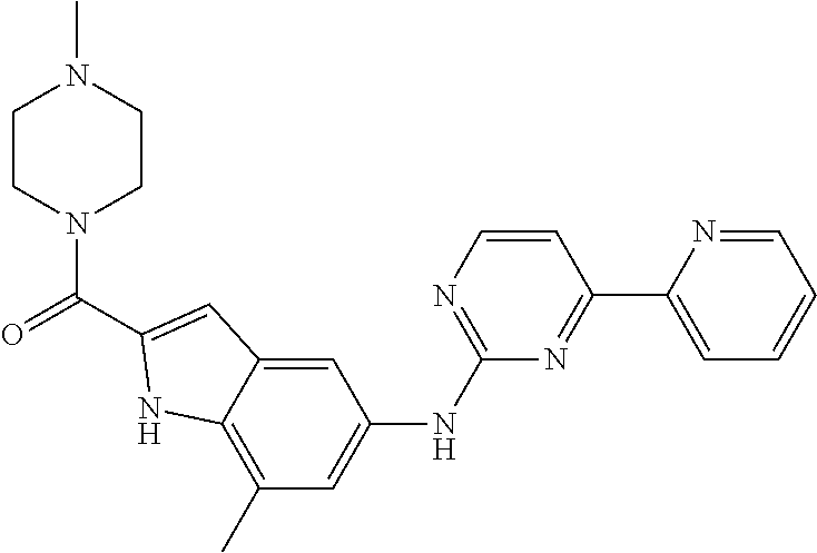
C1CN(C(=O)C2=CC3=CC(NC4=NC=CC(C5=CC=CC=N5)=N4)=CC(C)=C3N2)CCN1C
